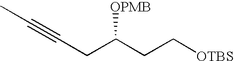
C(CC(CC[OTBS])[OPMB])#CC
